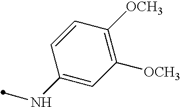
C1([OCH3])=C([OCH3])C=CC(NC)=C1
